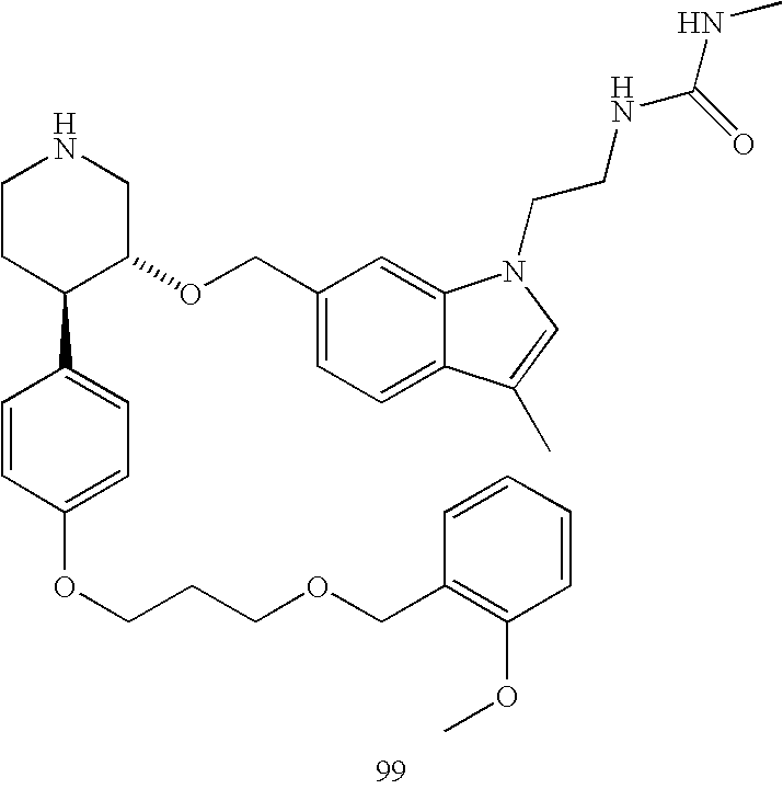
C1CC(C2=CC=C(OCCCOCC3=C(OC)C=CC=C3)C=C2)C(OCC2=CC=C3C(=C2)N(CCNC(NC)=O)C=C3C)CN1
